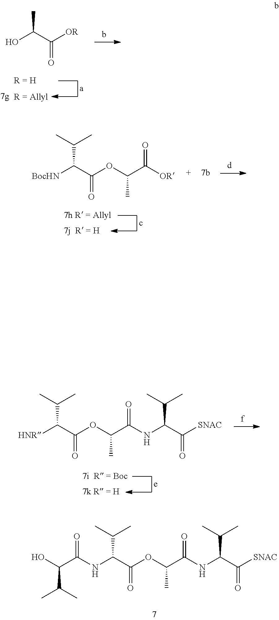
OC(C([OR])=O)C.C(OC(C([OR])=O)C)(C([BocHN])C(C)C)=O.C(OC(C(NC(C([SNAC])=O)C(C)C)=O)C)(C([HNR])C(C)C)=O.C(OC(C(NC(C([SNAC])=O)C(C)C)=O)C)(C(NC(=O)C(C(C)C)O)C(C)C)=O
